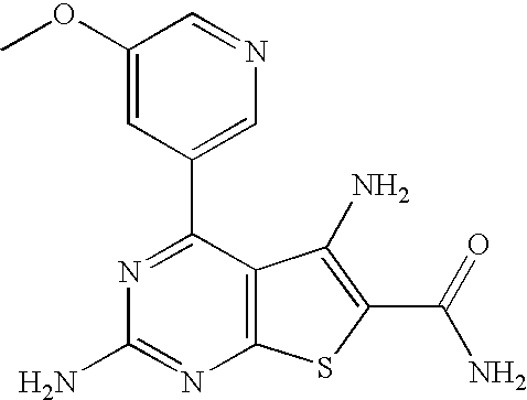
C1(C2=CN=CC(OC)=C2)=NC(N)=NC2=C1C(N)=C(C(N)=O)S2
